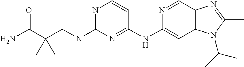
C1(N(CC(C(N)=O)(C)C)C)=NC=CC(NC2=CC3=C(C=N2)N=C(C)N3C(C)C)=N1
